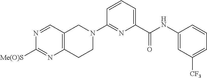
C12=C(C=NC([Me(O)S])=N1)CN(C1=NC(C(NC3=CC([CF3])=CC=C3)=O)=CC=C1)CC2
